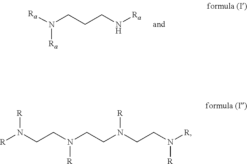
[Ra]N(CCCN[Ra])[Ra].[R]N(CCN(CCN(CCN([R])[R])[R])[R])[R]
